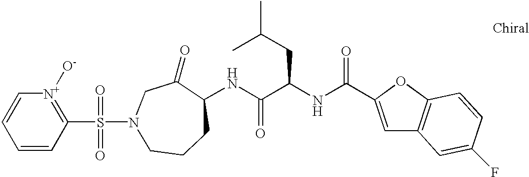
C1=CC(S(=O)(=O)N2CC(=O)C(NC(C(NC(=O)C3=CC4=C(O3)C=CC(F)=C4)CC(C)C)=O)CCC2)=[N+]([O-])C=C1
